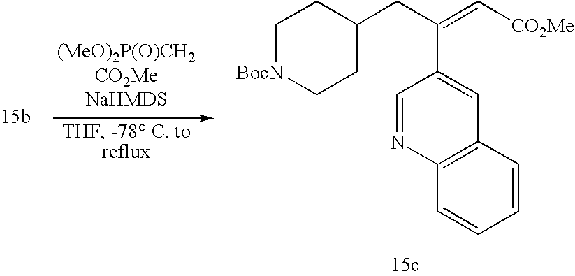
C1[BocN]CCC(CC(=C[CO2Me])C2=CC3=C(N=C2)C=CC=C3)C1
